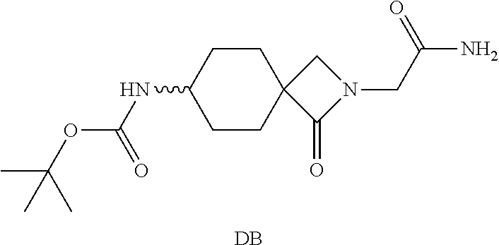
C1CC(NC(OC(C)(C)C)=O)CCC12C(=O)N(CC(N)=O)C2.[DB]
